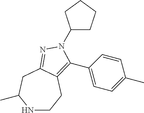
N1CCC2=C(C3=CC=C(C)C=C3)N(C3CCCC3)N=C2CC1C
